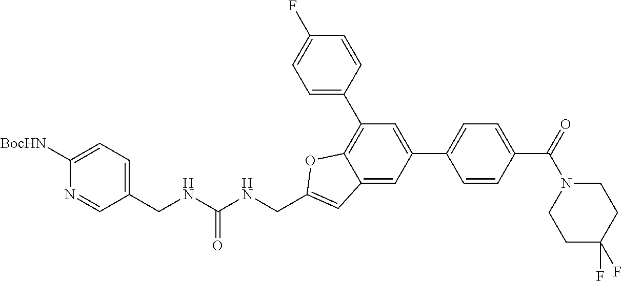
C1=C(C2=CC=C(C(=O)N3CCC(F)(F)CC3)C=C2)C=C2C(=C1C1=CC=C(F)C=C1)OC(CNC(NCC1=CC=C([BocHN])N=C1)=O)=C2
